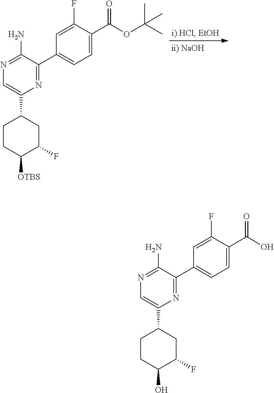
N1=C(N)C(C2=CC=C(C(OC(C)(C)C)=O)C(F)=C2)=NC(C2CCC([OTBS])C(F)C2)=C1.N1=C(N)C(C2=CC=C(C(O)=O)C(F)=C2)=NC(C2CCC(O)C(F)C2)=C1
